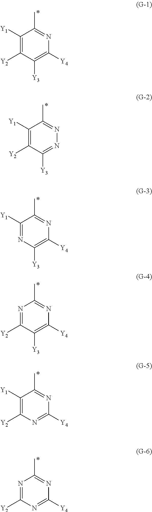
C1([Y1])=C([Y2])C([Y3])=C([Y4])N=C1C.C1([Y1])=C([Y2])C([Y3])=NN=C1C.C1([Y1])=NC([Y3])=C([Y4])N=C1C.N1=C([Y2])C([Y3])=C([Y4])N=C1C.C1([Y1])=C([Y2])N=C([Y4])N=C1C.N1=C([Y2])N=C([Y4])N=C1C
